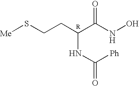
[Me]SCCC(C(NO)=O)NC(=O)[Ph]
